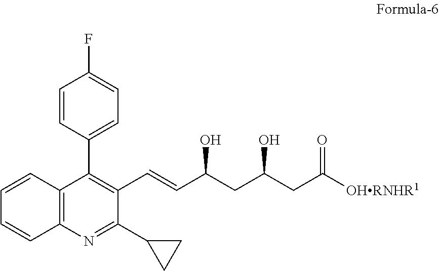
OC(CC(O)CC([OHRNHR1])=O)C=CC1=C(C2=CC=C(F)C=C2)C2=C(N=C1C1CC1)C=CC=C2
